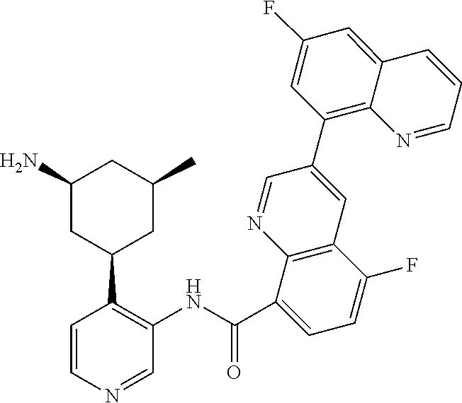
C1(N)CC(C2=C(NC(C3=CC=C(F)C4=C3N=CC(C3=C5N=CC=CC5=CC(F)=C3)=C4)=O)C=NC=C2)CC(C)C1
